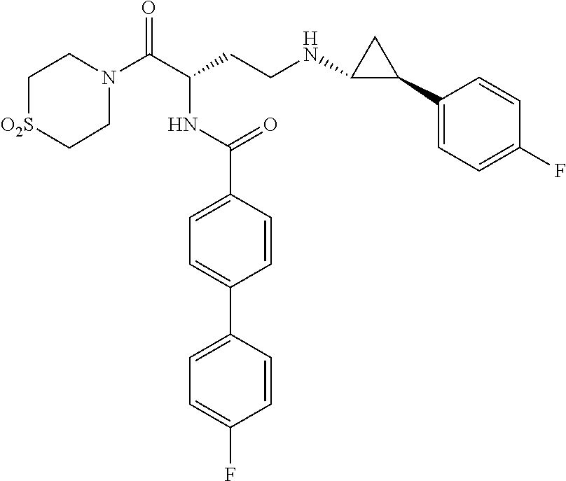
C1N(C(C(CCNC2C(C3=CC=C(F)C=C3)C2)NC(C2=CC=C(C3=CC=C(F)C=C3)C=C2)=O)=O)CC[O2S]C1
